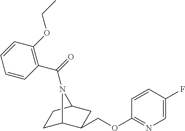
C1C2C(COC3=NC=C(F)C=C3)CC(C1)N2C(=O)C1=C(OCC)C=CC=C1
